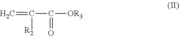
C=C(C(=O)[OR3])[R2]
